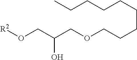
O(CC(CO[R2])O)CCCCCCCCC
